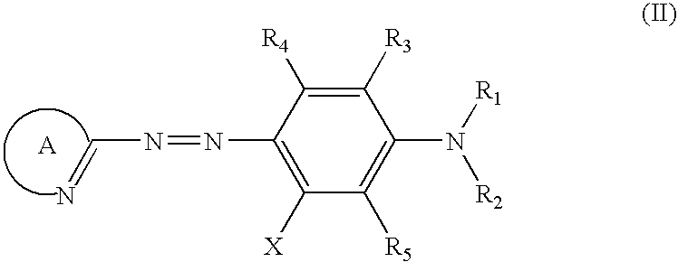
C(N=NC1=C([X])C([R5])=C(N([R1])[R2])C([R3])=C1[R4])=N
